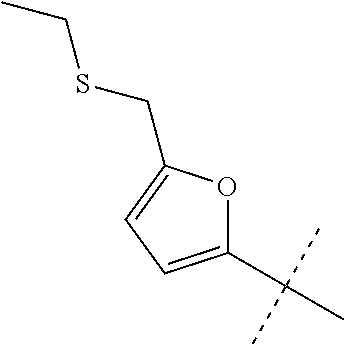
C1(C(C)(C)C)=CC=C(CSCC)O1
